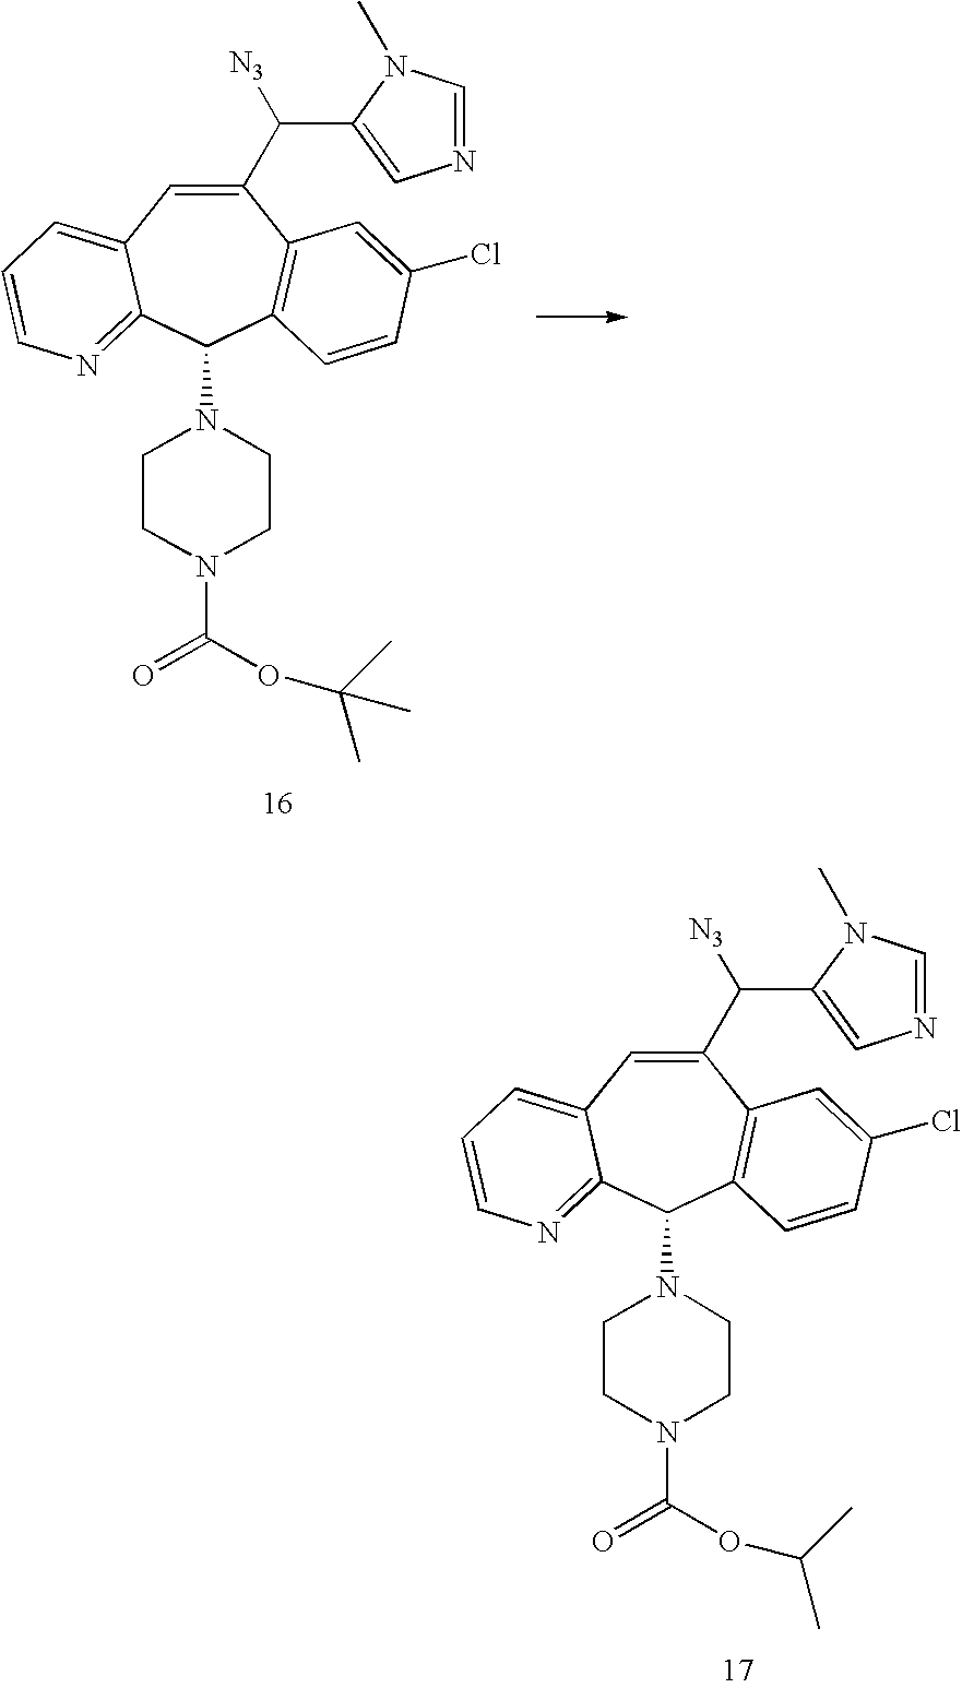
C1(C([N3])C2=CN=CN2C)=CC2=CC=CN=C2C(N2CCN(C(=O)OC(C)C)CC2)C2=C1C=C(Cl)C=C2.C1(C([N3])C2=CN=CN2C)=CC2=CC=CN=C2C(N2CCN(C(=O)OC(C)(C)C)CC2)C2=C1C=C(Cl)C=C2
